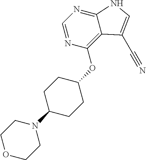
C1OCCN(C2CCC(OC3=C4C(=NC=N3)NC=C4C#N)CC2)C1
